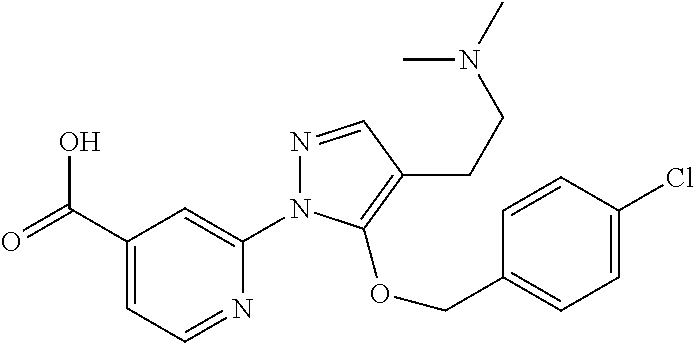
C1(C(=O)O)=CC=NC(N2N=CC(CCN(C)C)=C2OCC2=CC=C(Cl)C=C2)=C1
